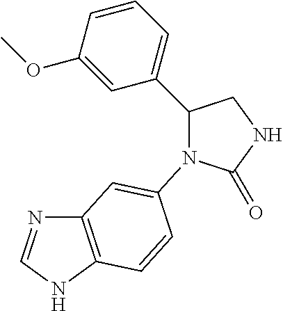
C1(=O)NCC(C2=CC=CC(OC)=C2)N1C1=CC2=C(NC=N2)C=C1
